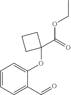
C1=CC=C(C=O)C(OC2(C(OCC)=O)CCC2)=C1
